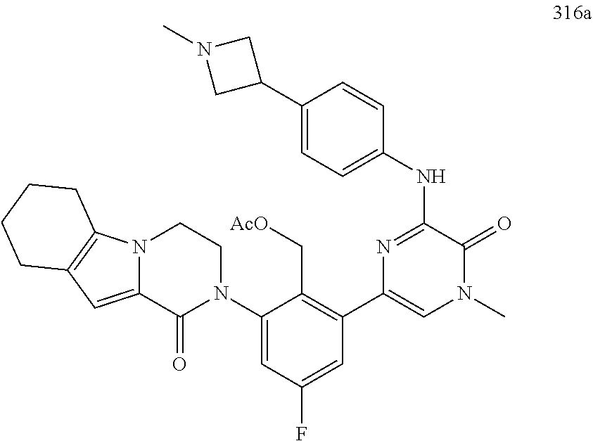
N12C(=CC3=C1CCCC3)C(=O)N(C1=CC(F)=CC(C3=CN(C)C(=O)C(NC4=CC=C(C5CN(C)C5)C=C4)=N3)=C1C[AcO])CC2
